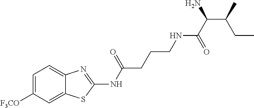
C1=C([F3CO])C=C2C(=C1)N=C(NC(CCCNC(C(C(C)CC)N)=O)=O)S2
